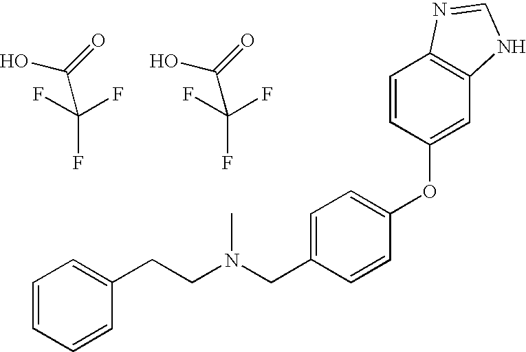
C(F)(F)(F)C(=O)O.N(CC1=CC=C(OC2=CC3=C(C=C2)N=CN3)C=C1)(CCC1=CC=CC=C1)C.C(F)(F)(F)C(=O)O
